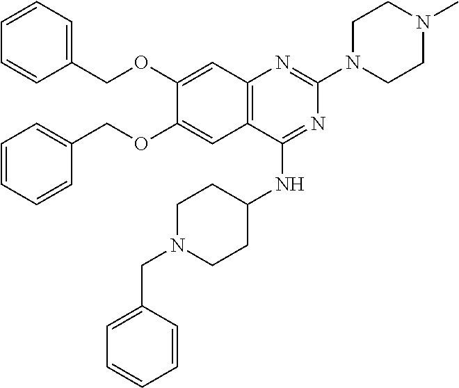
C12=C(C(NC3CCN(CC4=CC=CC=C4)CC3)=NC(N3CCN(C)CC3)=N1)C=C(OCC1=CC=CC=C1)C(OCC1=CC=CC=C1)=C2
